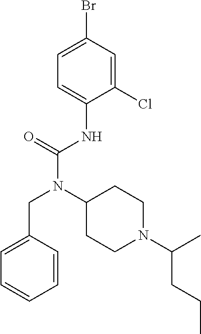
C1=C(CN(C(NC2=CC=C(Br)C=C2Cl)=O)C2CCN(C(C)CCC)CC2)C=CC=C1
